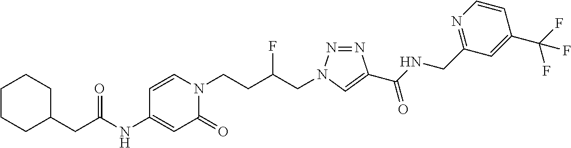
C(NC1=CC(=O)N(CCC(CN2N=NC(C(NCC3=NC=CC(C(F)(F)F)=C3)=O)=C2)F)C=C1)(=O)CC1CCCCC1
